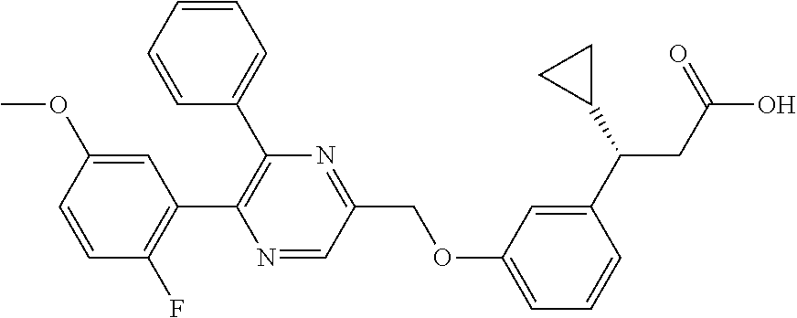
C1=CC=CC(C2=C(C3=C(F)C=CC(OC)=C3)N=CC(COC3=CC=CC(C(CC(O)=O)C4CC4)=C3)=N2)=C1
